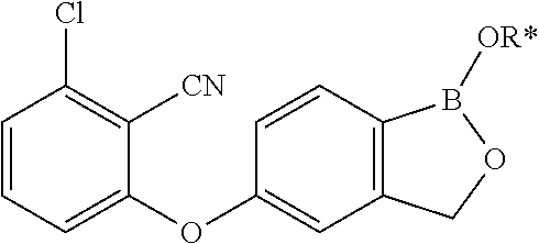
C1=CC=C(OC2=CC3=C(C=C2)B([OR*])OC3)C([CN])=C1Cl
